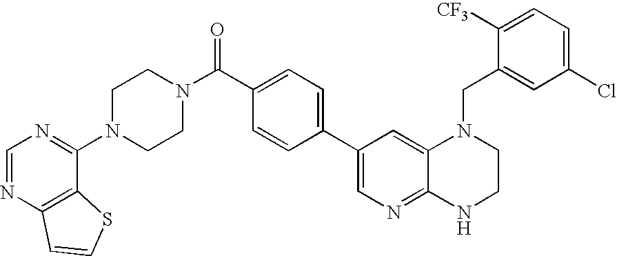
C1N(C2=NC=NC3=C2SC=C3)CCN(C(C2=CC=C(C3=CN=C4C(=C3)N(CC3=CC(Cl)=CC=C3[CF3])CCN4)C=C2)=O)C1
